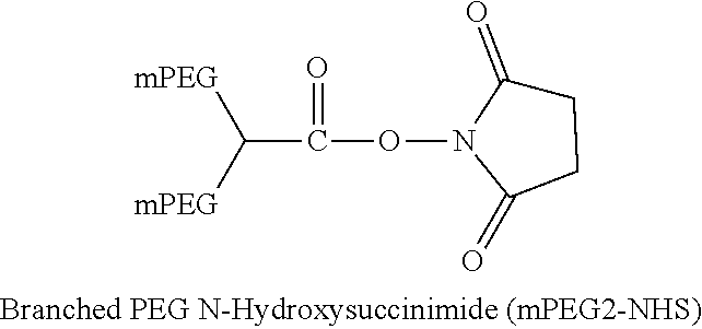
C1C(=O)N(OC(C([mPEG])[mPEG])=O)C(=O)C1
